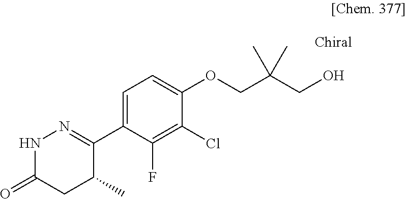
N1C(=O)CC(C)C(C2=CC=C(OCC(CO)(C)C)C(Cl)=C2F)=N1
